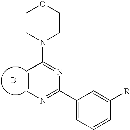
N1(C2=NC(C3=CC=CC([R])=C3)=NC=C2)CCOCC1.B
